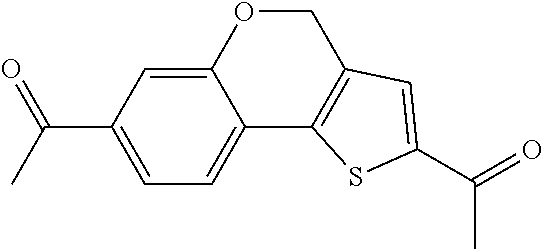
C12=CC=C(C(C)=O)C=C1OCC1=C2SC(C(=O)C)=C1
